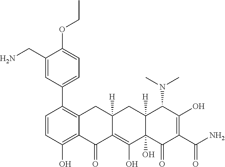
C1=CC(O)=C2C(=C1C1=CC=C(OCC)C(CN)=C1)CC1([H])C(=C(O)C3(O)C([H])(C1)C(N(C)C)C(O)=C(C(N)=O)C3=O)C2=O
